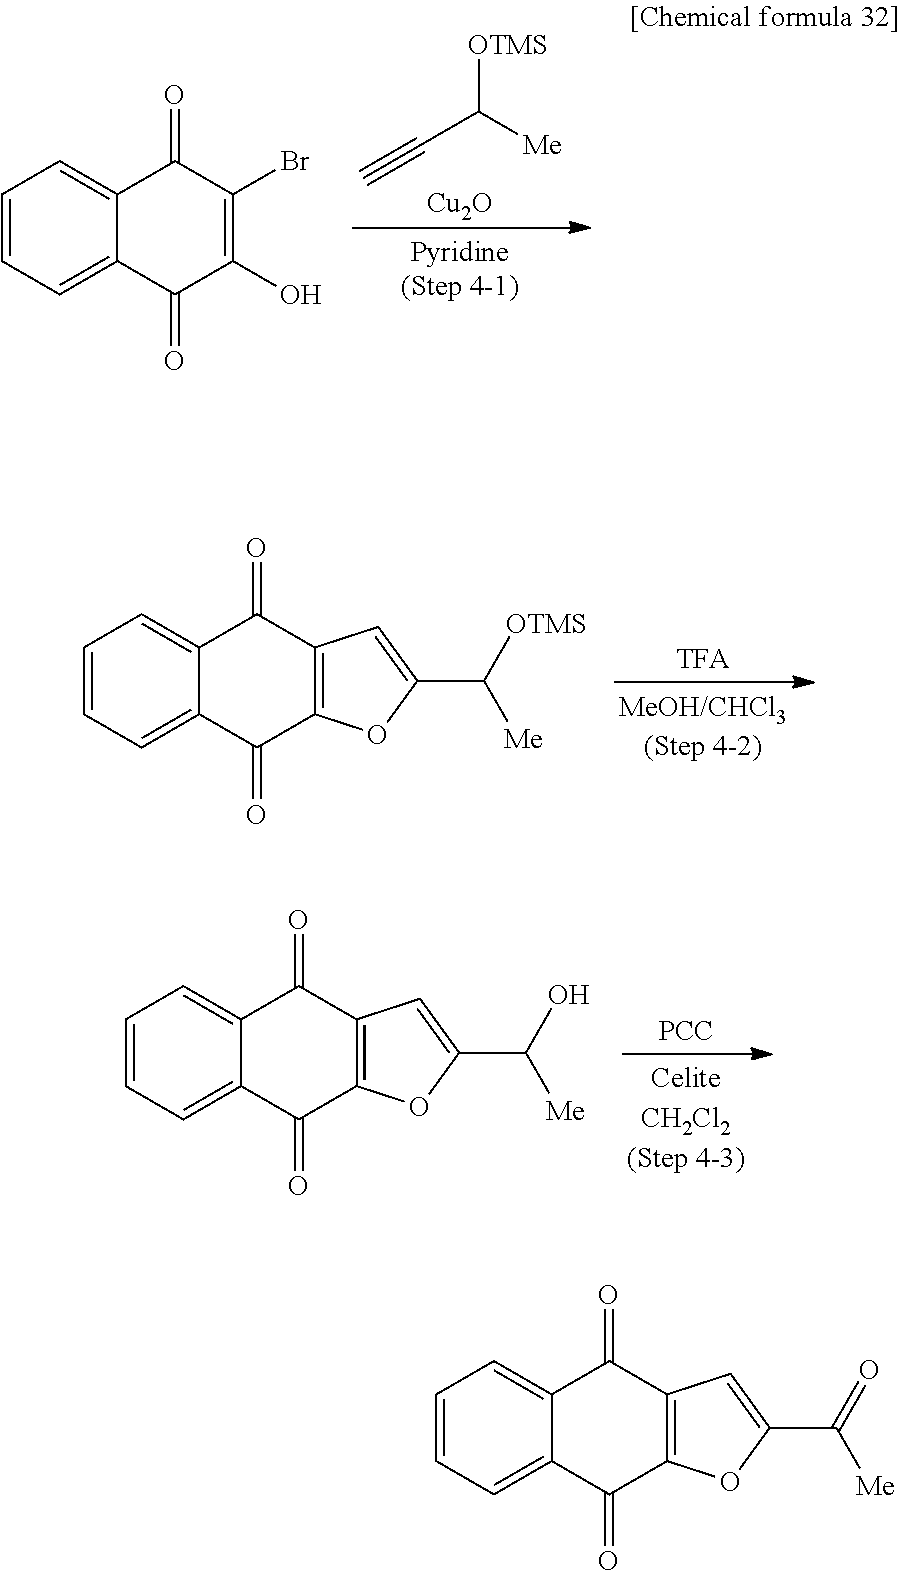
C1=CC=C2C(=C1)C(=O)C(Br)=C(O)C2=O.C([Me])(C#C)[OTMS].[Cu2O].C1=CC=C2C(=C1)C(=O)C1=C(C2=O)OC(C([OTMS])[Me])=C1.[TFA].C1=CC=C2C(=C1)C(=O)C1=C(C2=O)OC(C(O)[Me])=C1.[PCC].C1=CC=C2C(=C1)C(=O)C1=C(C2=O)OC(C(=O)[Me])=C1
